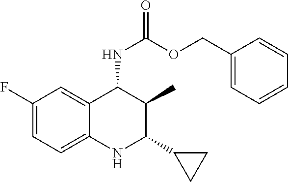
C1=C(F)C=C2C(=C1)NC(C1CC1)C(C)C2NC(OCC1=CC=CC=C1)=O
